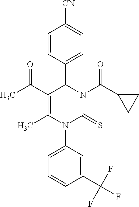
C1=CC(C2C(C(C)=O)=C(C)N(C3=CC=CC(C(F)(F)F)=C3)C(=S)N2C(C2CC2)=O)=CC=C1[CN]
